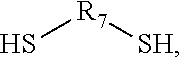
S[R7][SH]
